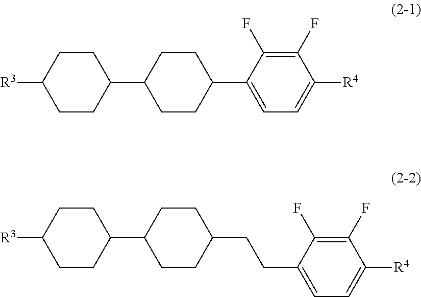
[R3]C1CCC(C2CCC(C3=CC=C([R4])C(F)=C3F)CC2)CC1.[R3]C1CCC(C2CCC(CCC3=CC=C([R4])C(F)=C3F)CC2)CC1
